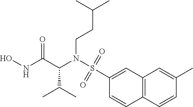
ONC(=O)C(N(S(=O)(=O)C1=CC2=C(C=C1)C=CC(C)=C2)CCC(C)C)C(C)C
